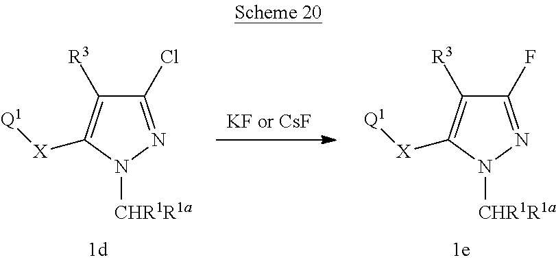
C1(Cl)=NN([CHR1R1a])C([X][Q1])=C1[R3].C1(F)=NN([CHR1R1a])C([X][Q1])=C1[R3]
